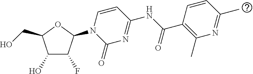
C1(O)C(F)C(N2C(=O)N=C(NC(C3=C(C)N=C(C)C=C3)=O)C=C2)OC1CO
